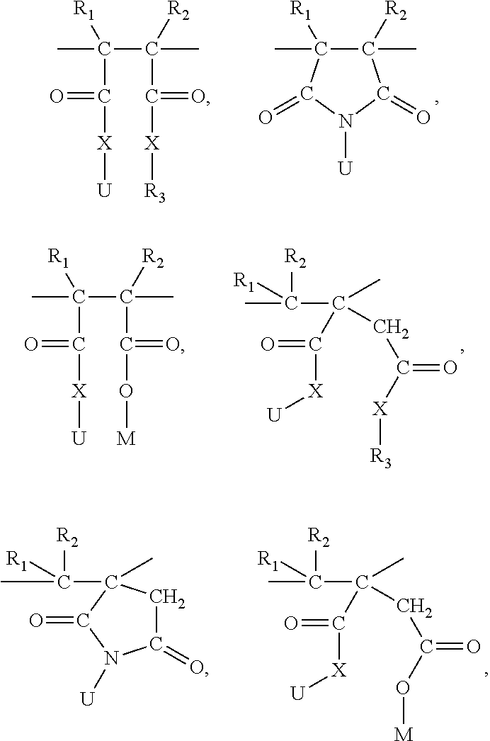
CC1([R1])C(C)([R2])C(=O)N([U])C1=O.CC(C(C)([R2])C(=O)[X][R3])([R1])C(=O)[X][U].CC(C(C)([R2])C(=O)O[M])([R1])C(=O)[X][U].C(C(C)(CC([X][R3])=O)C([X][U])=O)([R2])([R1])C.CC([R2])([R1])C1(C)CC(=O)N([U])C1=O.C(C(C)(CC(O[M])=O)C([X][U])=O)([R2])([R1])C
